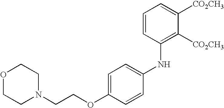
C1=C(OCCN2CCOCC2)C=CC(NC2=C([CO2CH3])C([CO2CH3])=CC=C2)=C1
